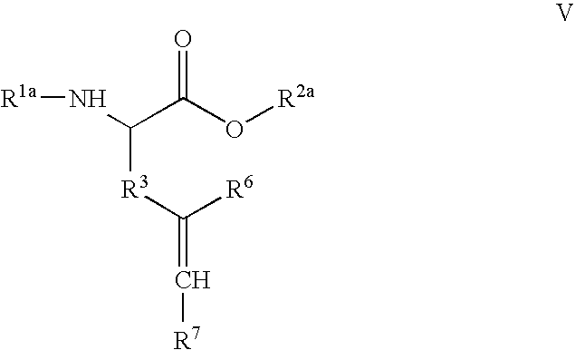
N([R1a])C(C(O[R2a])=O)[R3]C([R6])=C[R7]
